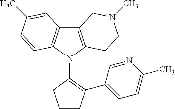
C12=C(N(C3=C(C4=CC=C(C)N=C4)CCC3)C3=C1C=C(C)C=C3)CCN(C)C2
